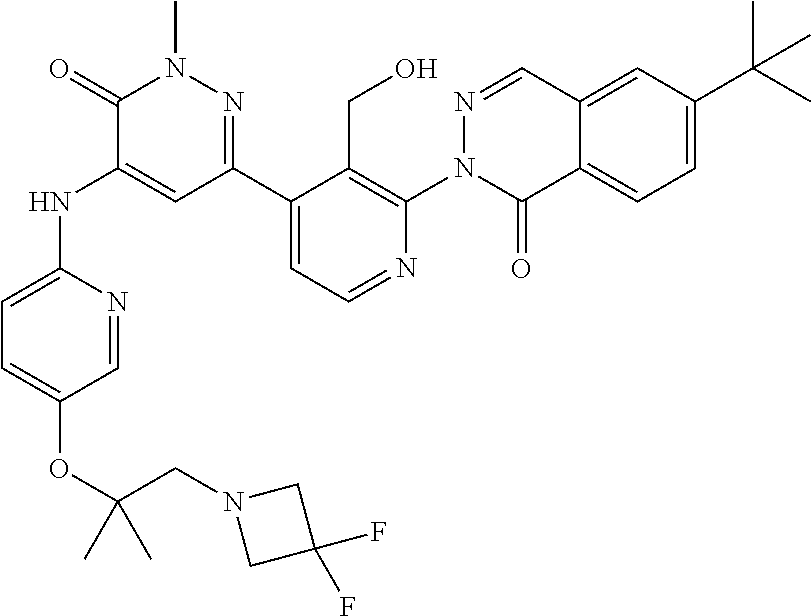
CC(OC1=CC=C(NC2=CC(C3=CC=NC(N4C(=O)C5=CC=C(C(C)(C)C)C=C5C=N4)=C3CO)=NN(C)C2=O)N=C1)(CN1CC(F)(F)C1)C
